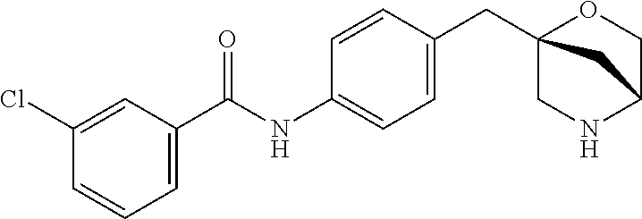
C1(Cl)=CC(C(NC2=CC=C(CC34OCC(NC3)C4)C=C2)=O)=CC=C1
